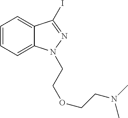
C1=CC=C2C(=C1)C(I)=NN2CCOCCN(C)C
